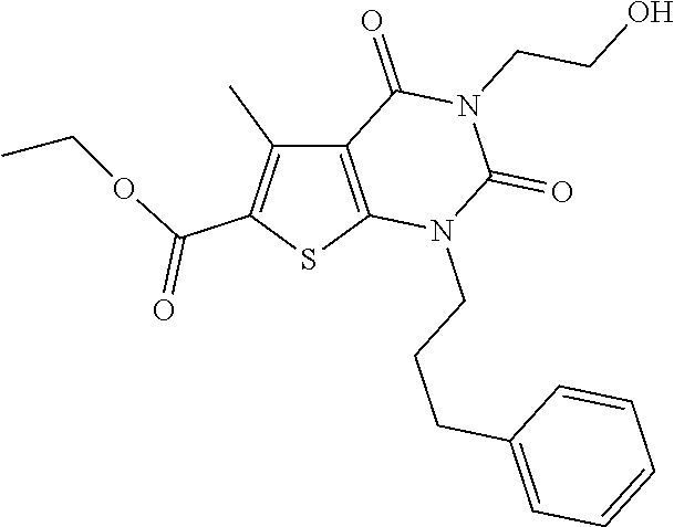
C12=C(SC(C(OCC)=O)=C1C)N(CCCC1=CC=CC=C1)C(=O)N(CCO)C2=O
